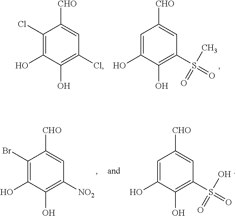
C1=C(O)C(O)=C(S(=O)(=O)C)C=C1[CHO].C1(Cl)=C(O)C(O)=C(Cl)C=C1[CHO].C1(Br)=C(O)C(O)=C([NO2])C=C1[CHO].C1=C(O)C(O)=C(S(=O)(=O)O)C=C1[CHO]
